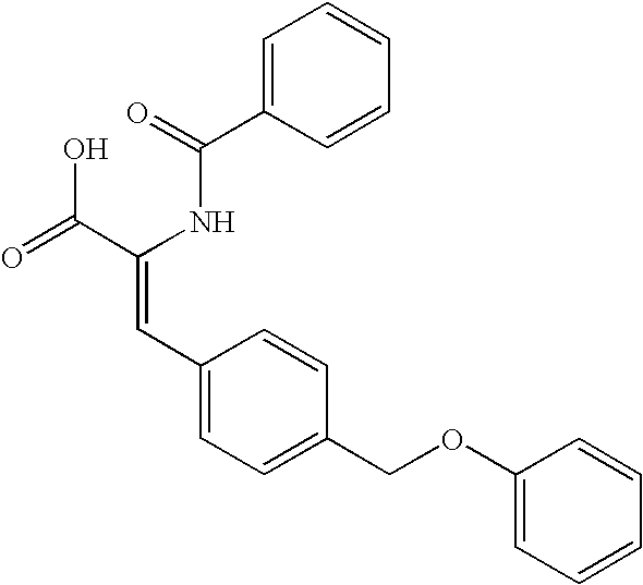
C1=C(C(=O)NC(C(=O)O)=CC2=CC=C(COC3=CC=CC=C3)C=C2)C=CC=C1
